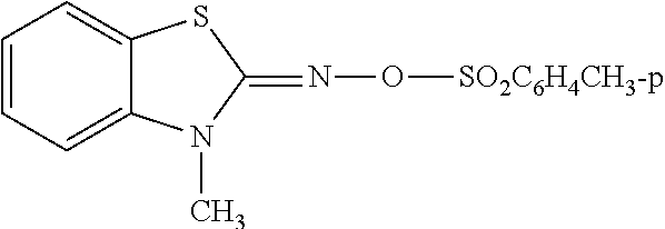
C1=CC=C2C(=C1)SC(=NO[SO2C6H4CH3-p])N2C
